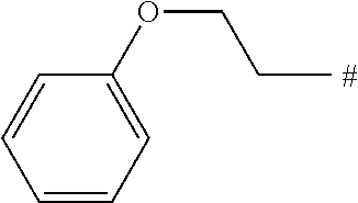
C1=CC=CC=C1OCCC
